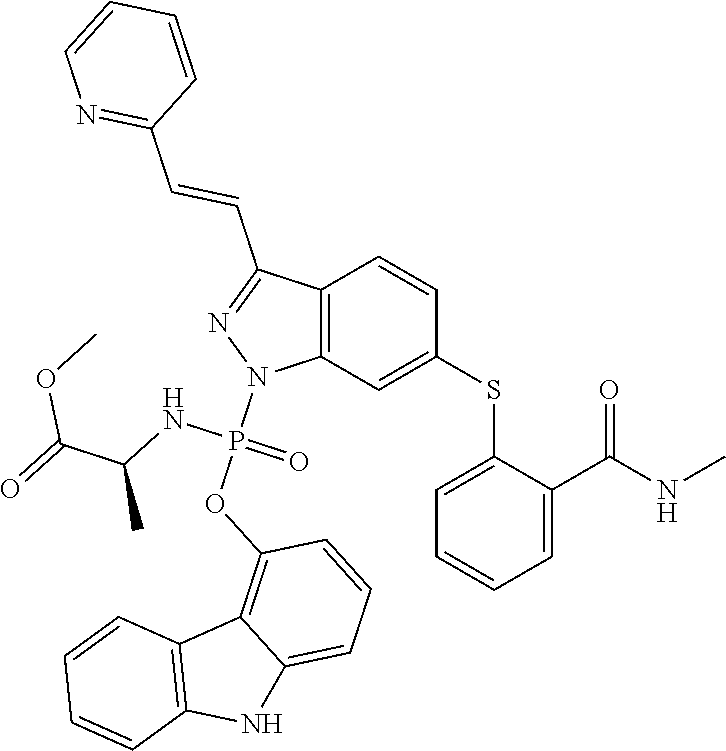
C1(SC2=CC3=C(C=C2)C(C=CC2=NC=CC=C2)=NN3P(OC2=C3C(=CC=C2)NC2=C3C=CC=C2)(NC(C)C(=O)OC)=O)=CC=CC=C1C(NC)=O
